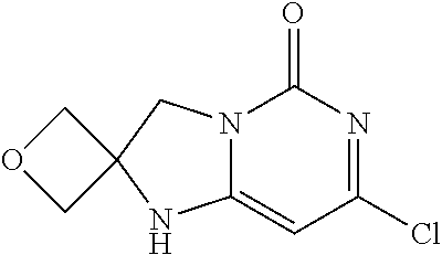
C12(COC1)NC1=CC(Cl)=NC(=O)N1C2
